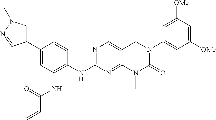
C1([OMe])=CC([OMe])=CC(N2C(=O)N(C)C3=NC(NC4=C(NC(=O)C=C)C=C(C5=CN(C)N=C5)C=C4)=NC=C3C2)=C1
